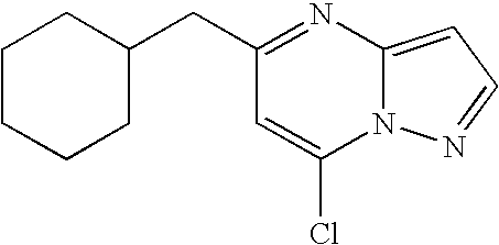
C1CCCC(CC2=NC3=CC=NN3C(Cl)=C2)C1
